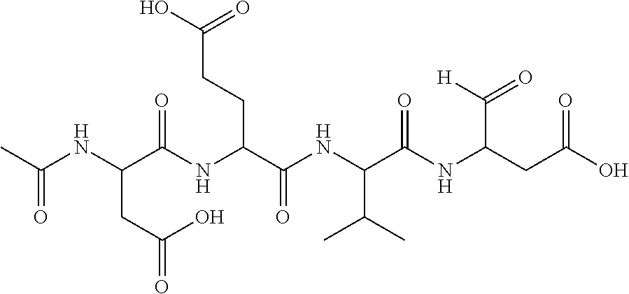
O=C(NC(C(NC(C(NC(CC(O)=O)C(=O)[H])=O)C(C)C)=O)CCC(O)=O)C(NC(C)=O)CC(O)=O
